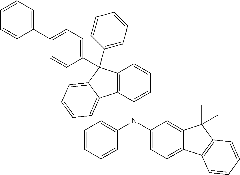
C1(N(C2=CC=CC=C2)C2=CC=CC3=C2C2=CC=CC=C2C3(C2=CC=CC=C2)C2=CC=C(C3=CC=CC=C3)C=C2)=CC=C2C(=C1)C(C)(C)C1=C2C=CC=C1
